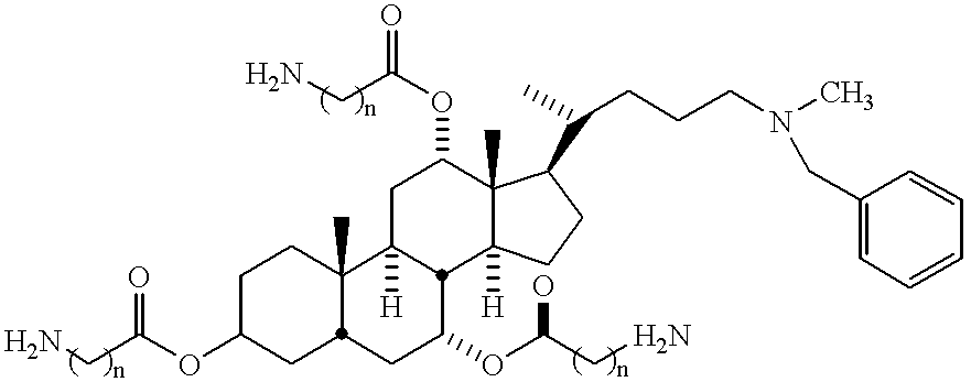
C1C(OC(CN)=O)CC2C(C)(C1)C1([H])CC(OC(CN)=O)C3(C)C([H])(CCC3C(C)CCCN(C)CC3=CC=CC=C3)C1C(OC(CN)O)C2
